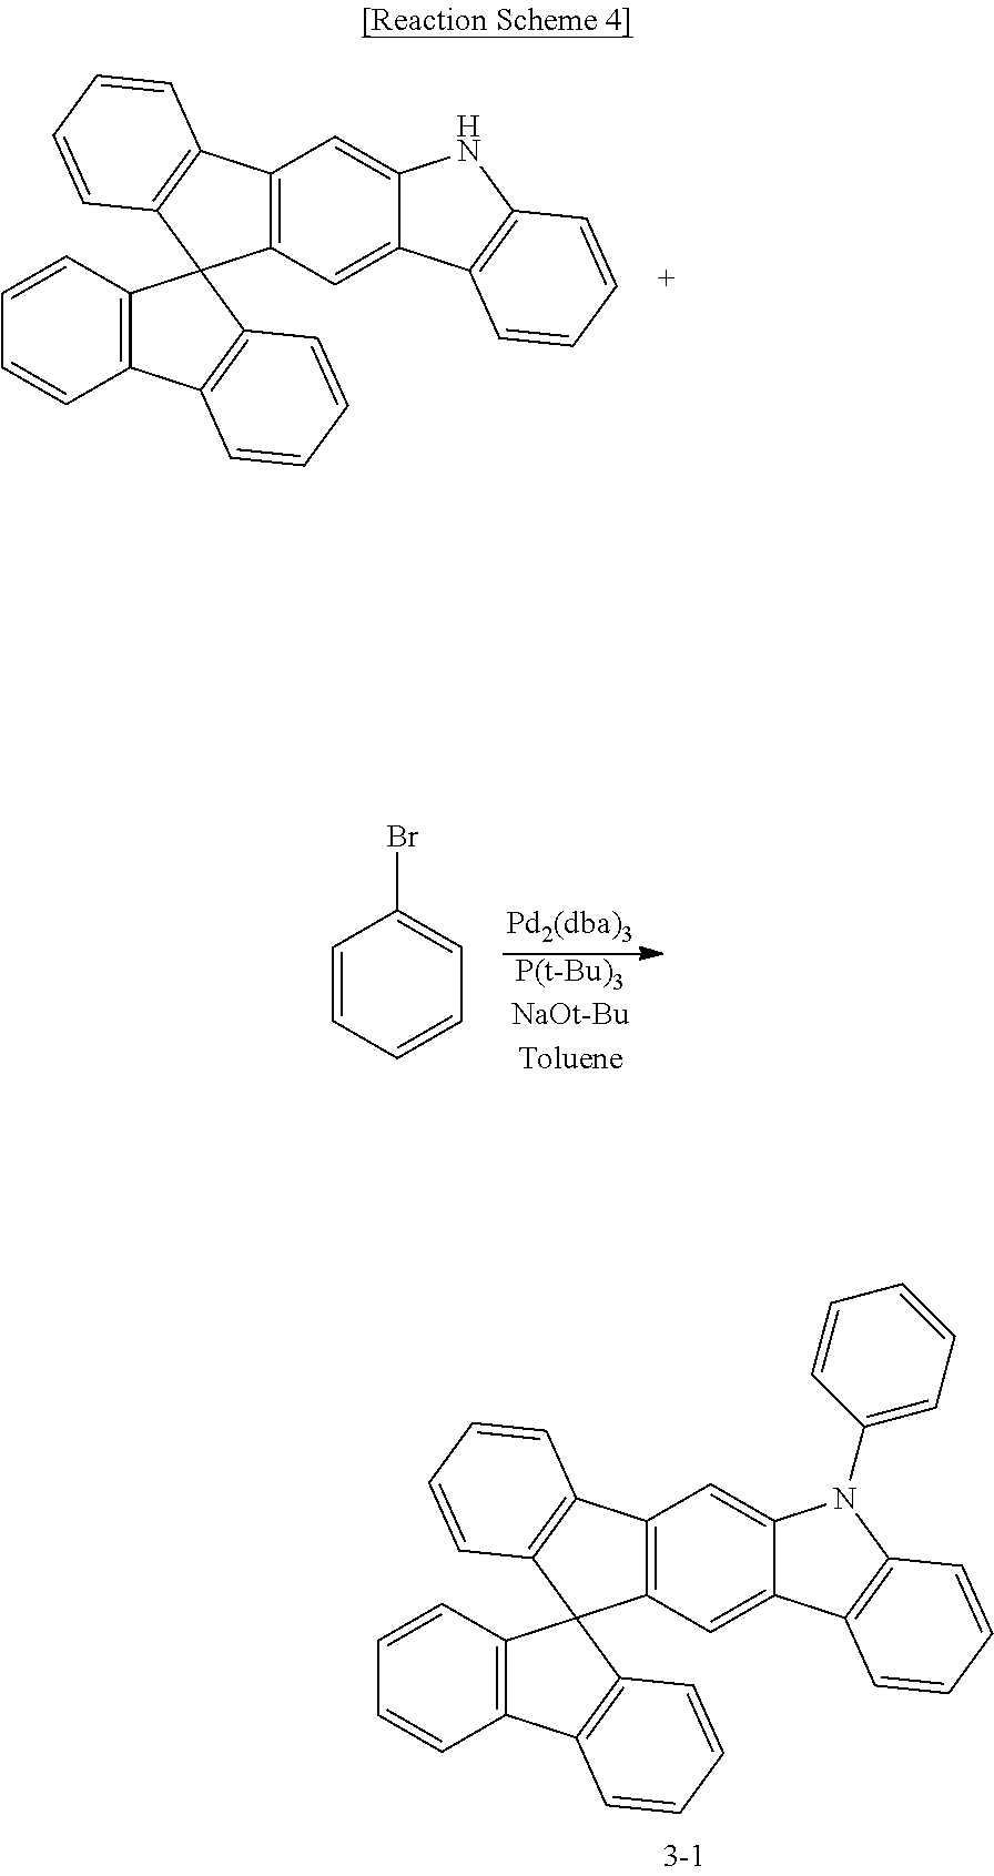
C12=C(C=C3C(=C1)NC1=C3C=CC=C1)C1(C3=C2C=CC=C3)C2=C(C3=C1C=CC=C3)C=CC=C2.C12=C(C=C3C(=C1)N(C1=CC=CC=C1)C1=C3C=CC=C1)C1(C3=C2C=CC=C3)C2=C(C3=C1C=CC=C3)C=CC=C2.C1=CC=CC=C1Br.[P(t-Bu)3NaOt-BuToluene]
